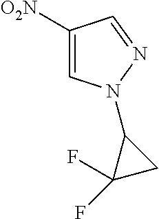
C1([O2N])=CN(C2C(F)(F)C2)N=C1
